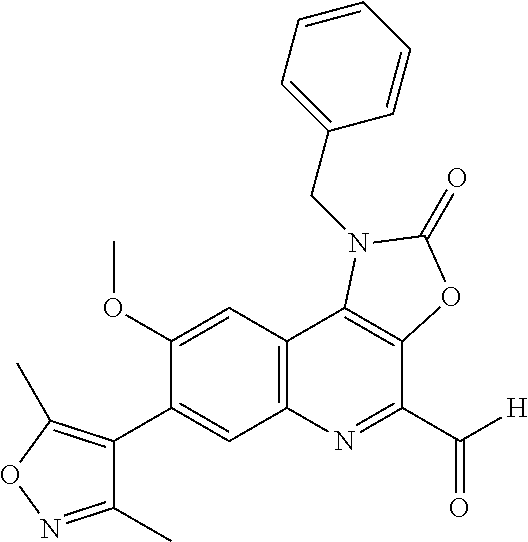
C1(C)=NOC(C)=C1C1=CC2=C(C=C1OC)C1=C(C(C(=O)[H])=N2)OC(=O)N1CC1=CC=CC=C1
